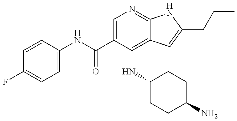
C1=CC(NC(C2=CN=C3C(=C2NC2CCC(N)CC2)C=C(CCC)N3)=O)=CC=C1F
